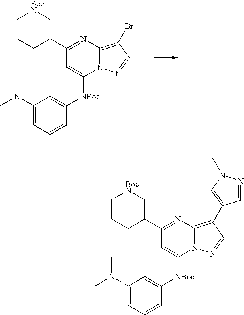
C1(N(C)C)=CC=CC([NBoc]C2=CC(C3C[BocN]CCC3)=NC3=C(Br)C=NN23)=C1.C1(N(C)C)=CC=CC([NBoc]C2=CC(C3C[BocN]CCC3)=NC3=C(C4=CN(C)N=C4)C=NN23)=C1
